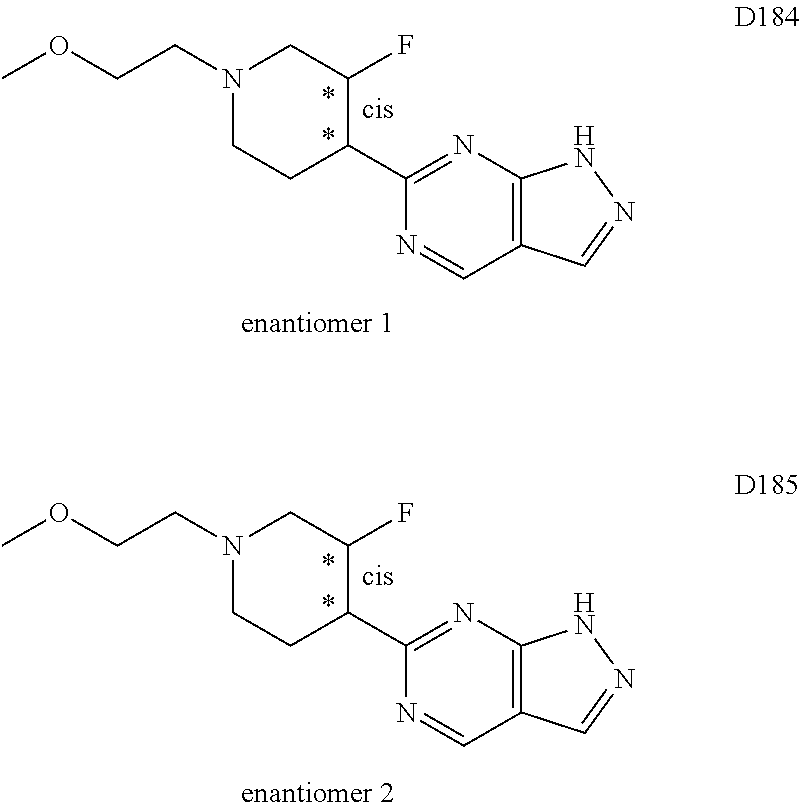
N1(CCOC)CCC(C2=NC3=C(C=N2)C=NN3)C(F)C1.N1(CCOC)CCC(C2=NC3=C(C=N2)C=NN3)C(F)C1
